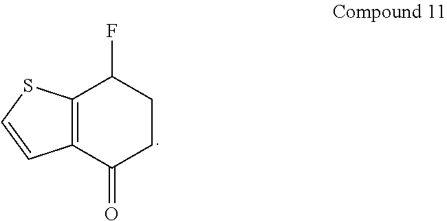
C12=C(C(=O)CCC1F)C=CS2
